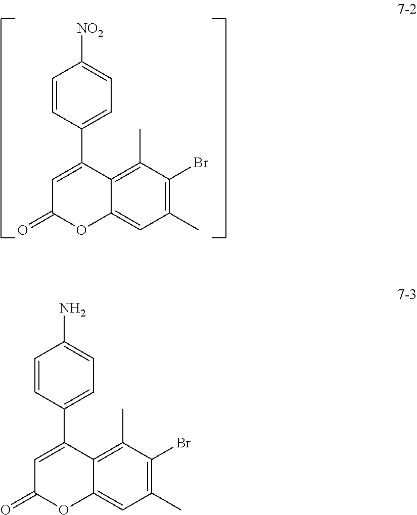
C1=CC(C2=CC(=O)OC3=CC(C)=C(Br)C(C)=C23)=CC=C1[NO2].C1=CC(C2=CC(=O)OC3=CC(C)=C(Br)C(C)=C23)=CC=C1N
